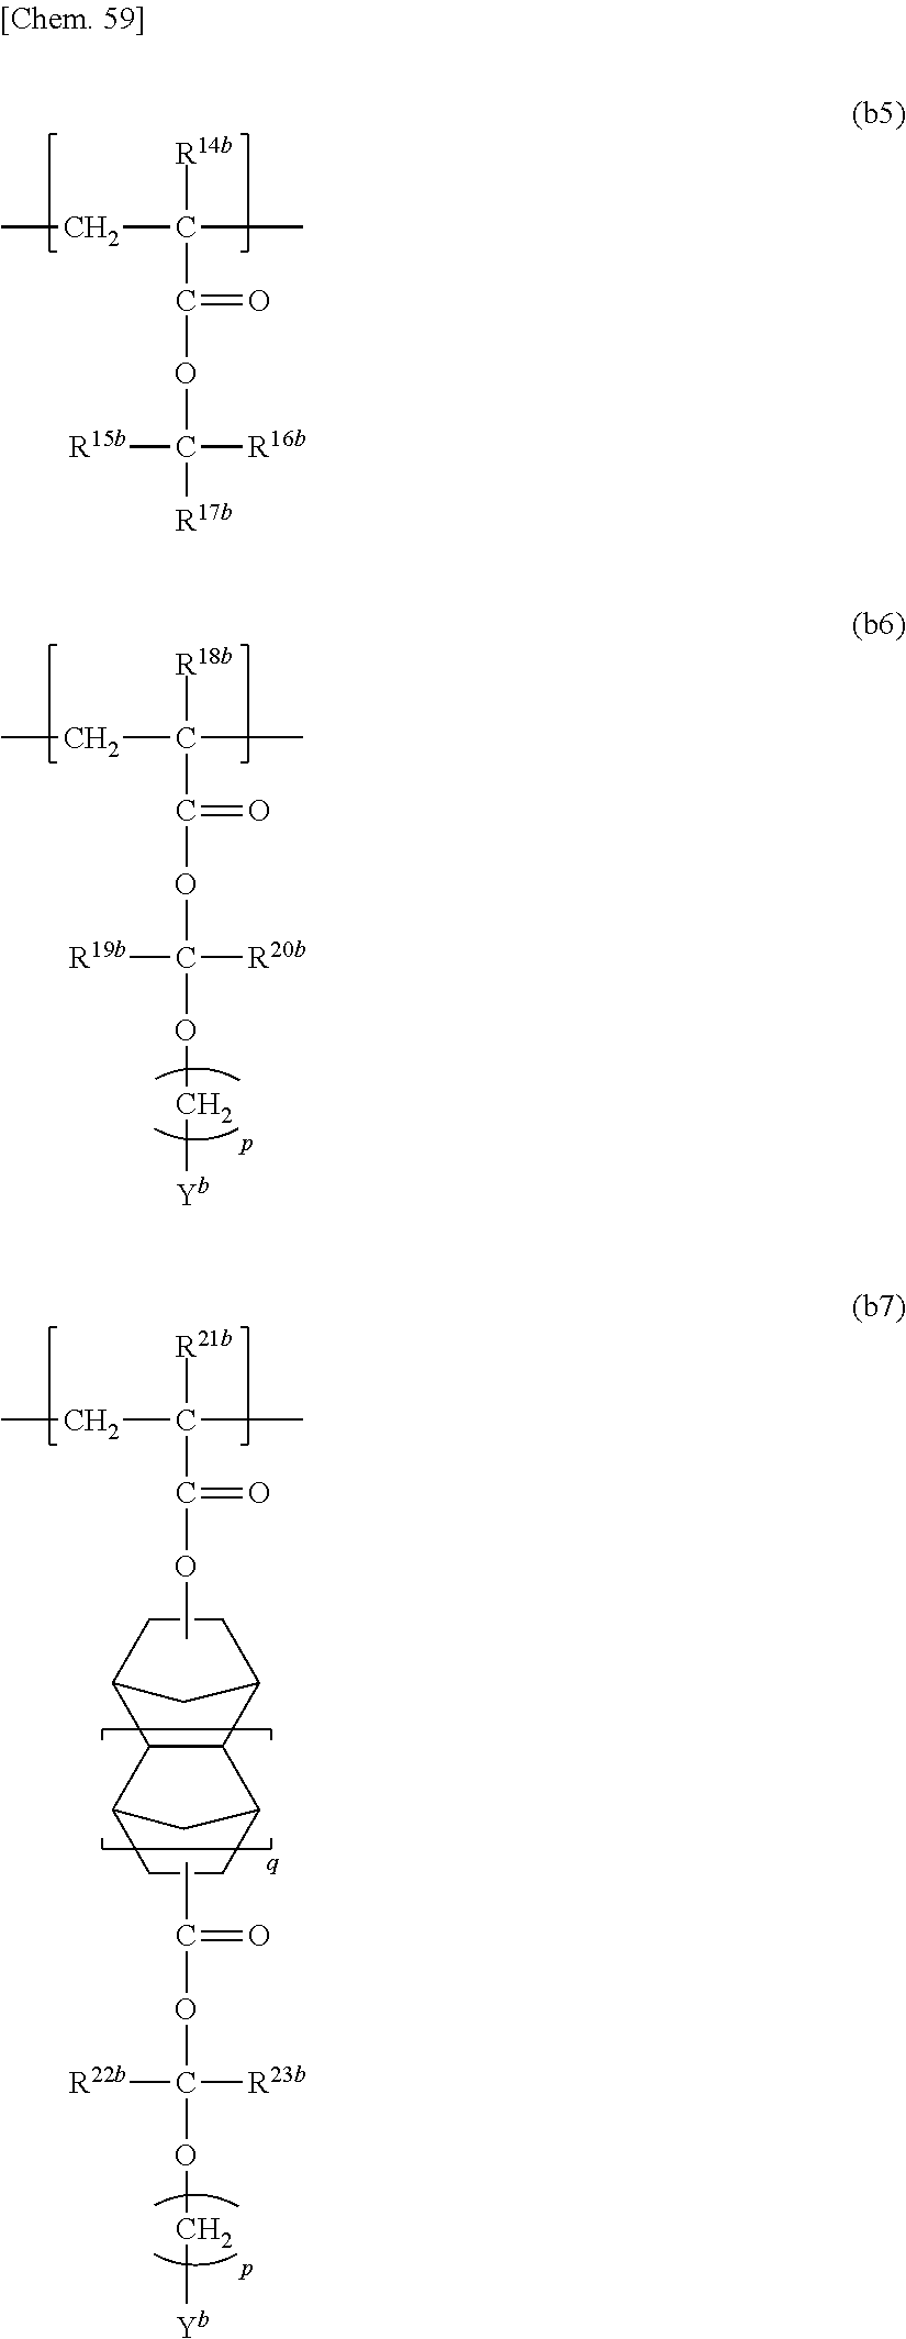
CCC(C)([R14b])C(OC([R17b])([R16b])[R15b])=O.CCC(C)([R18b])C(OC(OC[Yb])([R20b])[R19b])=O.CCC(C)([R21b])C(OC)=O.C12CCC(C1)C1C2C2CCC1C2.C(C)(OC(OC[Yb])([R23b])[R22b])=O
